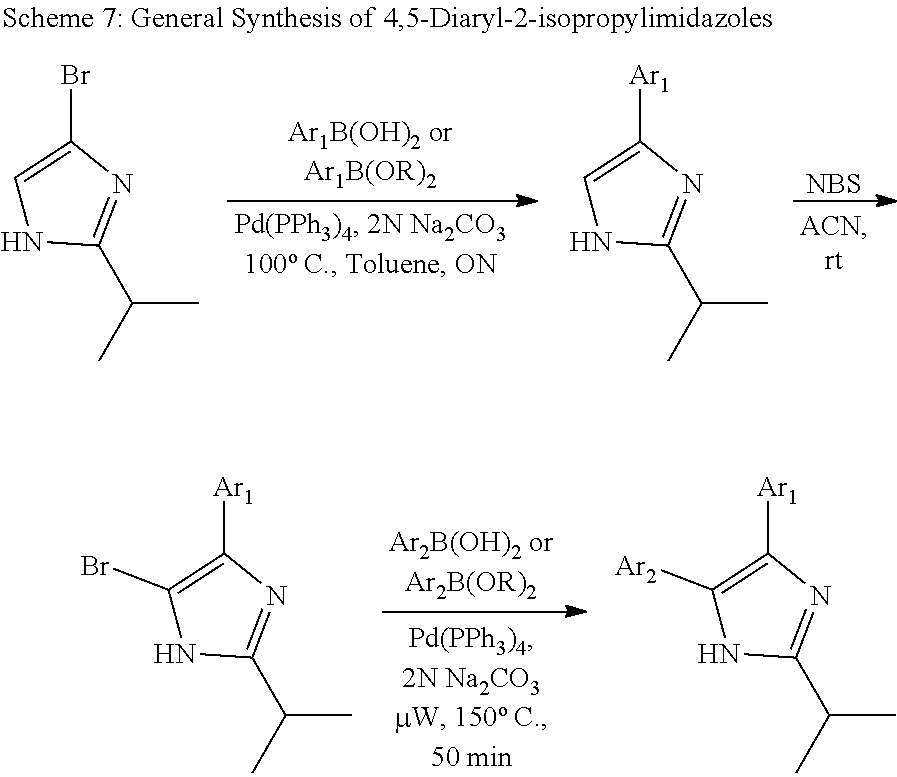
[NBS].C1=C(Br)N=C(C(C)C)N1.C1=C([Ar1])N=C(C(C)C)N1.C1(Br)=C([Ar1])N=C(C(C)C)N1.C1([Ar2])=C([Ar1])N=C(C(C)C)N1
